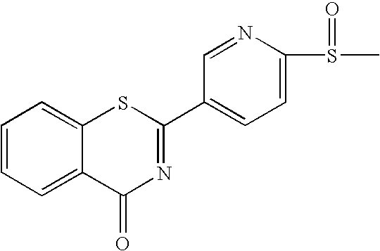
N1=CC(C2=NC(=O)C3=CC=CC=C3S2)=CC=C1S(C)=O
